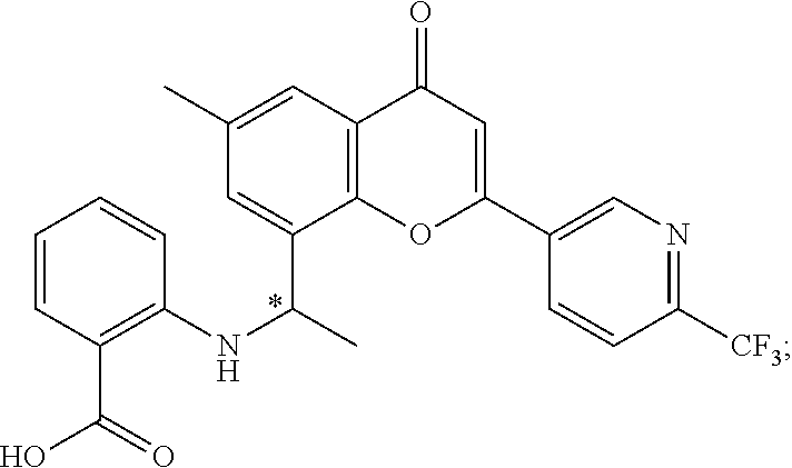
C1=CC=CC(NC(C2=CC(C)=CC3=C2OC(C2=CN=C([CF3])C=C2)=CC3=O)C)=C1C(=O)O
